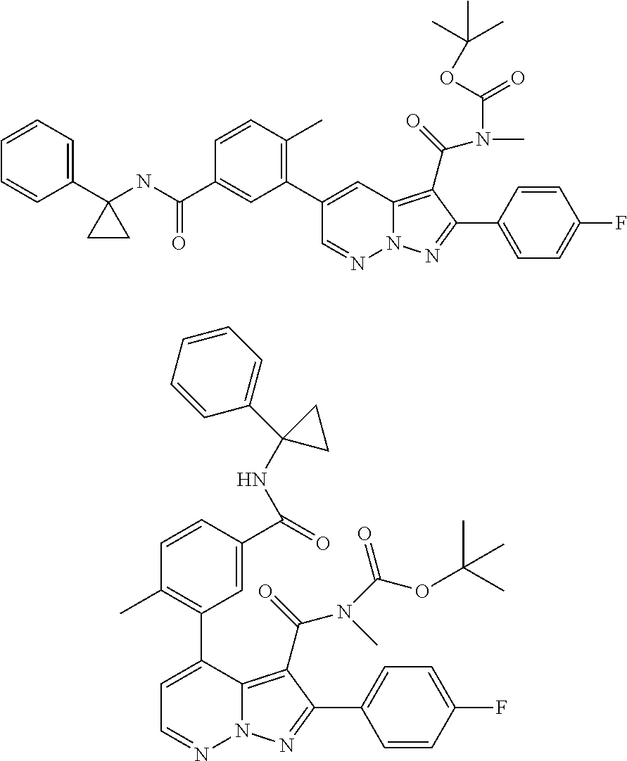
C1(C(NC2(C3=CC=CC=C3)CC2)=O)=CC(C2=CC3=C(C(=O)N(C)C(OC(C)(C)C)=O)C(C4=CC=C(F)C=C4)=NN3N=C2)=C(C)C=C1.C1=NN2C(=C(C(=O)N(C)C(=O)OC(C)(C)C)C(C3=CC=C(F)C=C3)=N2)C(C2=C(C)C=CC(C(=O)NC3(C4=CC=CC=C4)CC3)=C2)=C1
